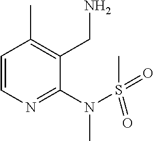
C1=CC(C)=C(CN)C(N(S(=O)(C)=O)C)=N1
